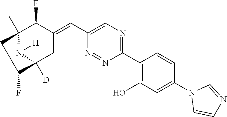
C1(C2=C(O)C=C(N3C=CN=C3)C=C2)=NC=C(C=C2C(F)C3(C)N([H])C([D])(C2)C(F)C3)N=N1
